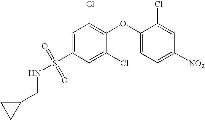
C1=C(S(=O)(=O)NCC2CC2)C=C(Cl)C(OC2=CC=C([NO2])C=C2Cl)=C1Cl
